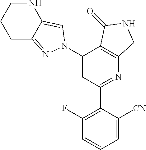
C1(N2N=C3CCCNC3=C2)=CC(C2=C(F)C=CC=C2[CN])=NC2=C1C(=O)NC2
